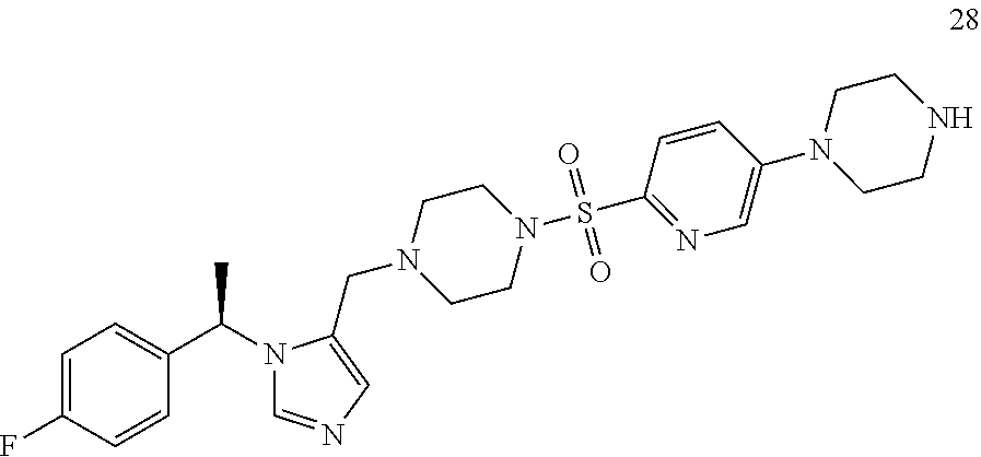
CC(N1C=NC=C1CN1CCN(S(=O)(=O)C2=NC=C(N3CCNCC3)C=C2)CC1)C1=CC=C(F)C=C1
